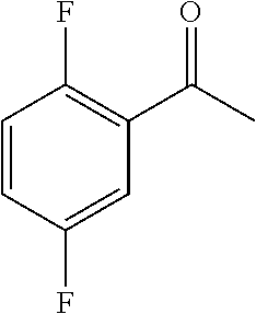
C1(C(C)=O)=C(F)C=CC(F)=C1
